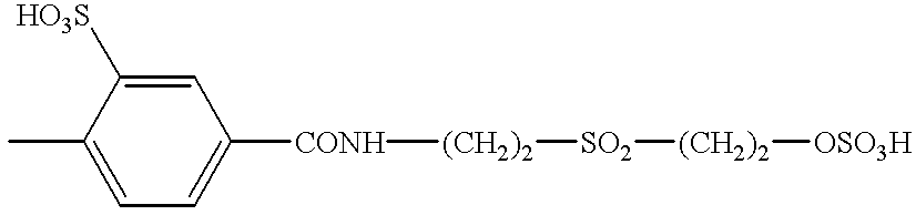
C1=C([HO3S])C(C)=CC=C1[CONH][(CH2)2][SO2][(CH2)2][OSO3H]
